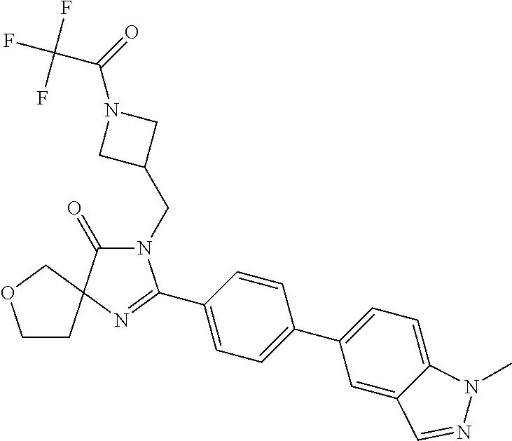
N1(CC2CN(C(=O)C(F)(F)F)C2)C(=O)C2(N=C1C1=CC=C(C3=CC=C4C(=C3)C=NN4C)C=C1)COCC2
